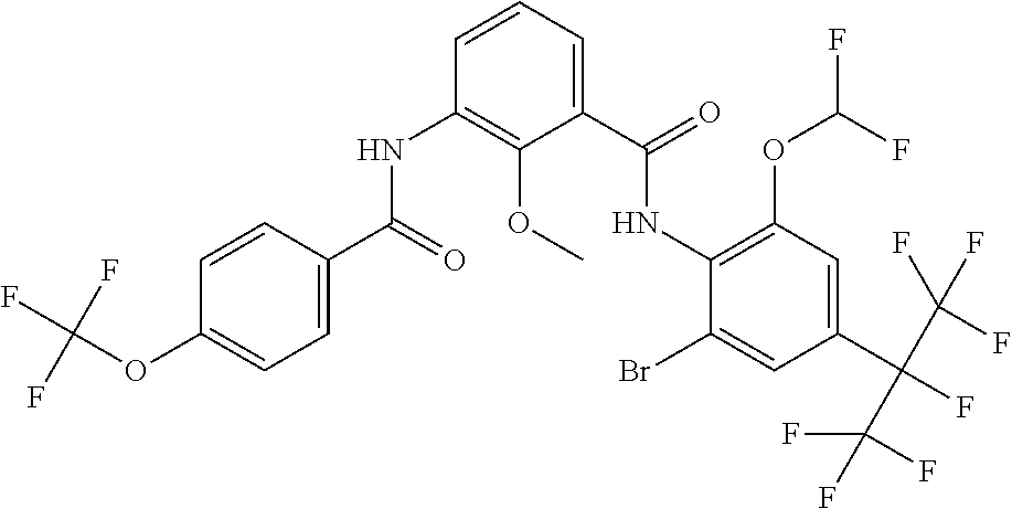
C1=CC(C(=O)NC2=C(OC)C(C(=O)NC3=C(OC(F)F)C=C(C(C(F)(F)F)(C(F)(F)F)F)C=C3Br)=CC=C2)=CC=C1OC(F)(F)F
